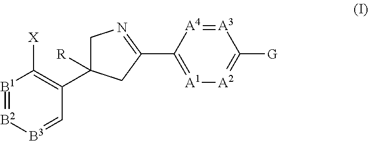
C1C(C2=C([X])[B1]=[B2][B3]=C2)([R])CC(C2=[A1][A2]=C([G])[A3]=[A4]2)=N1
